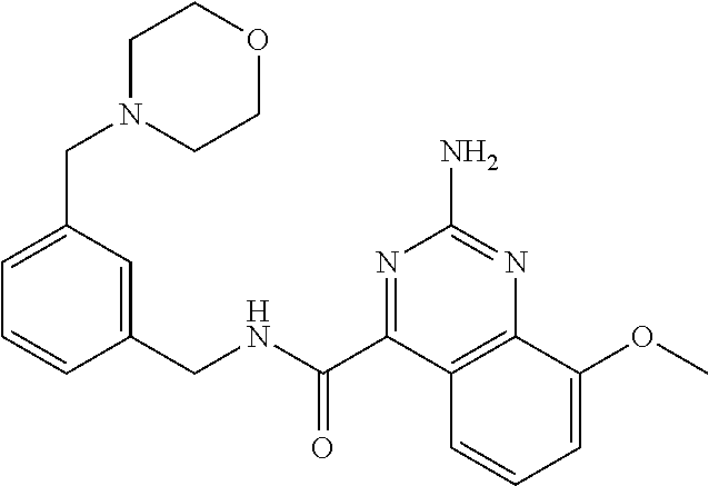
C1=C(CN2CCOCC2)C=C(CNC(C2=NC(N)=NC3=C2C=CC=C3OC)=O)C=C1
